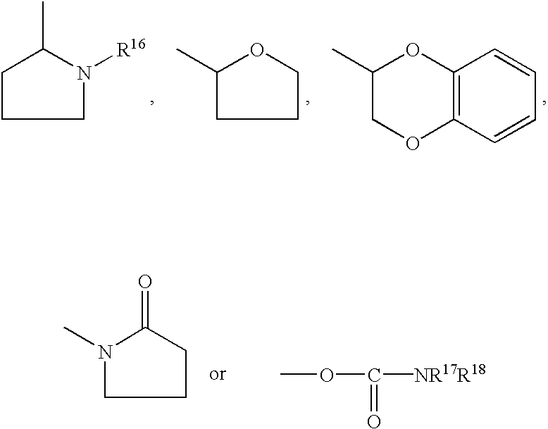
C1CCN([R16])C1C.C1(C)CCCO1.C1C(C)OC2=C(O1)C=CC=C2.N1(C)CCCC1=O.COC(=O)[NR17R18]
